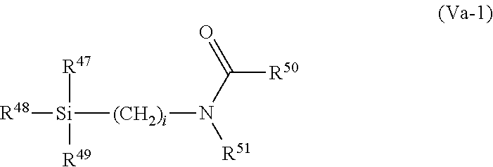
[R48][Si]([R47])([R49])[(CH2)i]N([R51])C(=O)[R50]
